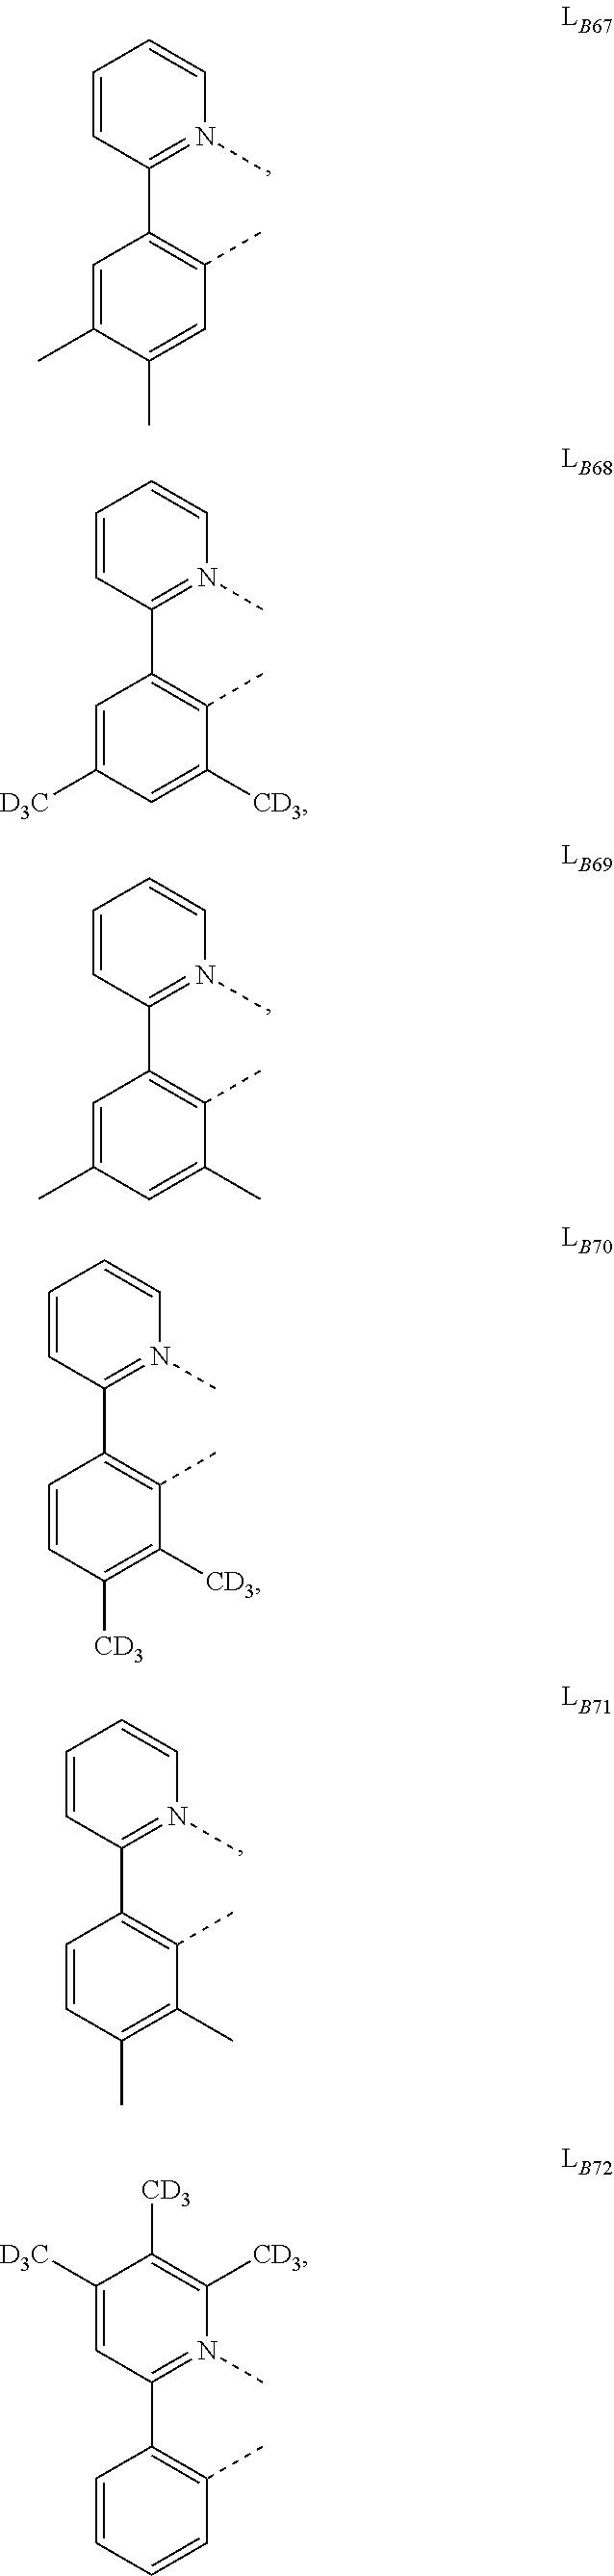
C1=CC(C2=C(C)C=C(C)C(C)=C2)=N(C)C=C1.C1=CC(C2=C(C)C([CD3])=CC([D3C])=C2)=N(C)C=C1.C1=CC(C2=C(C)C(C)=CC(C)=C2)=N(C)C=C1.C1=CC(C2=C(C)C([CD3])=C([CD3])C=C2)=N(C)C=C1.C1=CC(C2=C(C)C(C)=C(C)C=C2)=N(C)C=C1.C1([D3C])=CC(C2=C(C)C=CC=C2)=N(C)C([CD3])=C1[CD3]
